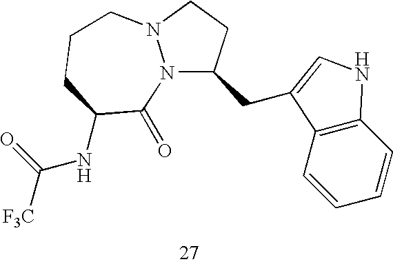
C1CN2N(C1CC1=CNC3=C1C=CC=C3)C(=O)C(NC([F3C])=O)CCC2
